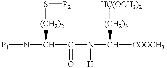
N(C([(CH2)2]S[P2])C(=O)N([H])C([COOCH3])[(CH2)3][HC(OCH3)2])[P1]
